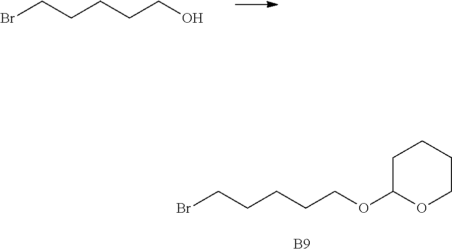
BrCCCCCO.BrCCCCCOC1OCCCC1.[B9]
